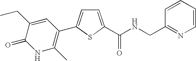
S1C(C(NCC2=NC=CC=C2)=O)=CC=C1C1=C(C)NC(=O)C(CC)=C1
